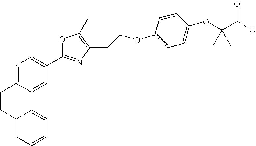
C1=CC(CCC2=CC=CC=C2)=CC=C1C1=NC(CCOC2=CC=C(OC(C(O)=O)(C)C)C=C2)=C(C)O1
